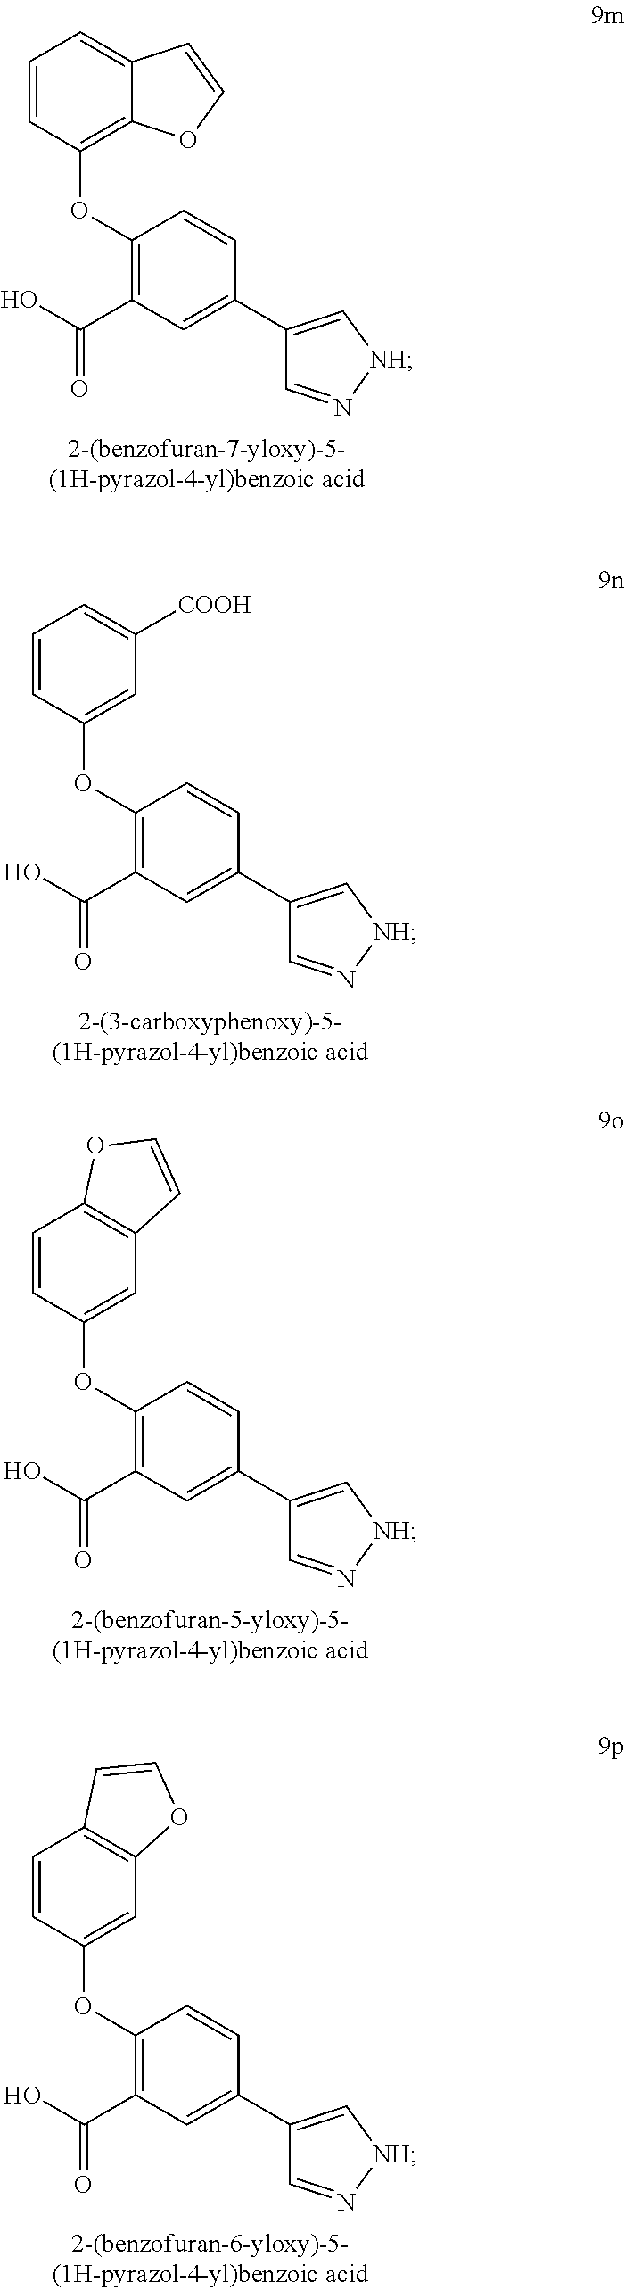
O(C1=C(C(O)=O)C=C(C2=C[NH]N=C2)C=C1)C1=CC2=C(C=C1)C=CO2.O(C1=C(C(O)=O)C=C(C2=C[NH]N=C2)C=C1)C1=CC2=C(C=C1)OC=C2.O(C1=C(C(O)=O)C=C(C2=C[NH]N=C2)C=C1)C1=CC([COOH])=CC=C1.O(C1=C(C(O)=O)C=C(C2=C[NH]N=C2)C=C1)C1=C2C(=CC=C1)C=CO2
